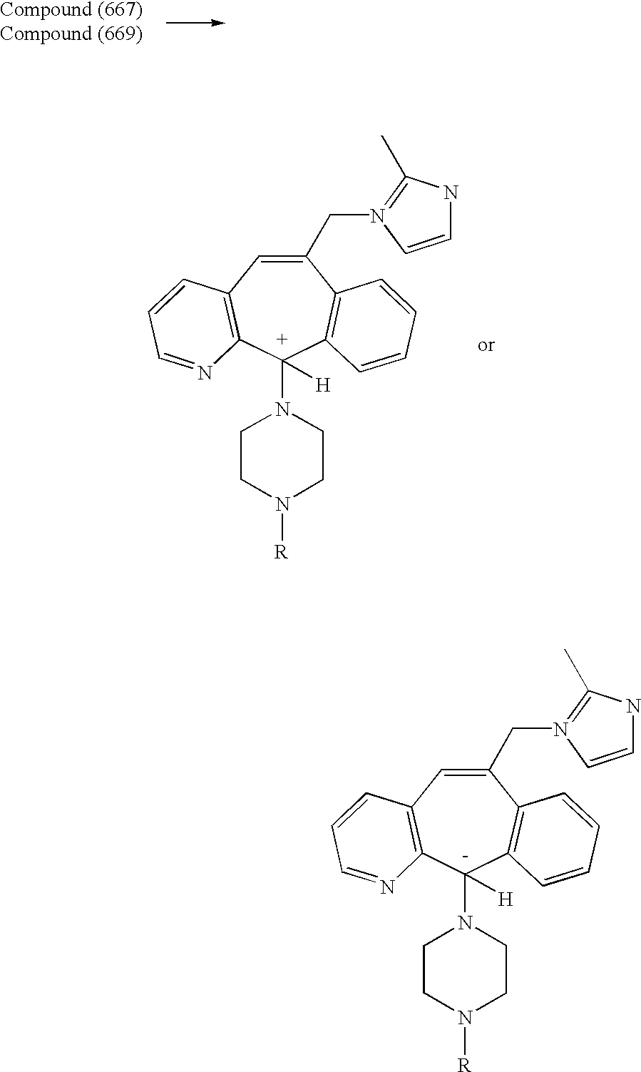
C1(CN2=C(C)NC=C2)=CC2=C([C+](N3CCN([R])CC3)([H])C3=C1C=CC=C3)N=CC=C2.C1(CN2=C(C)NC=C2)=CC2=C([C-](N3CCN([R])CC3)([H])C3=C1C=CC=C3)N=CC=C2
